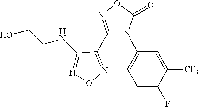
C1=C(F)C([CF3])=CC(N2C(C3=NON=C3NCCO)=NOC2=O)=C1
